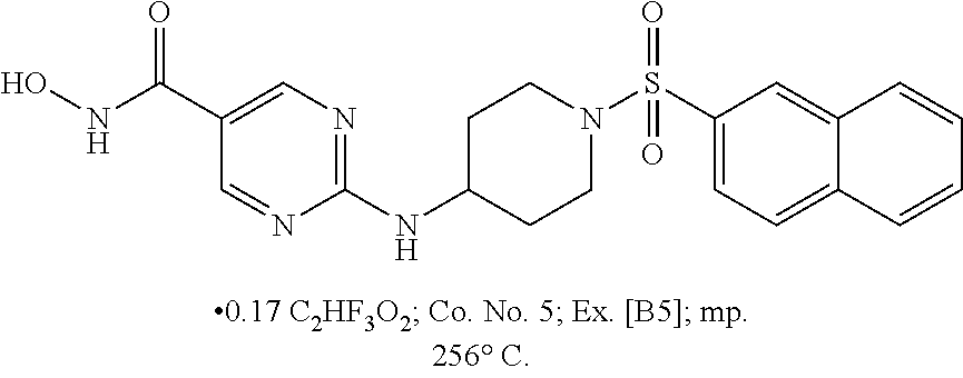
C1(C(NO)=O)=CN=C(NC2CCN(S(C3=CC=C4C(=C3)C=CC=C4)(=O)=O)CC2)N=C1
